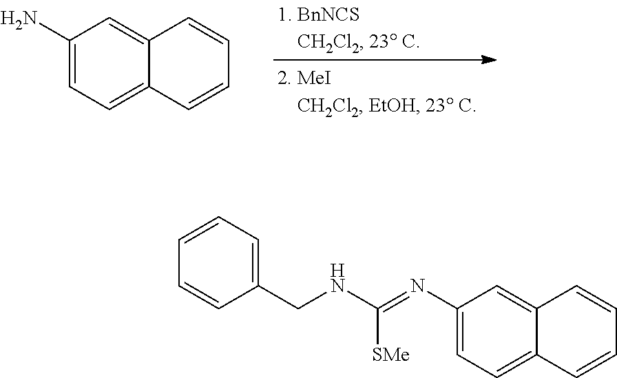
C1(N)=CC=C2C(=C1)C=CC=C2.C1(CNC(=NC2=CC=C3C(=C2)C=CC=C3)[SMe])=CC=CC=C1
